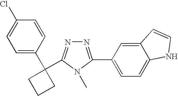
C1=C(C2(C3=NN=C(C4=CC=C5C(=C4)C=CN5)N3C)CCC2)C=CC(Cl)=C1
